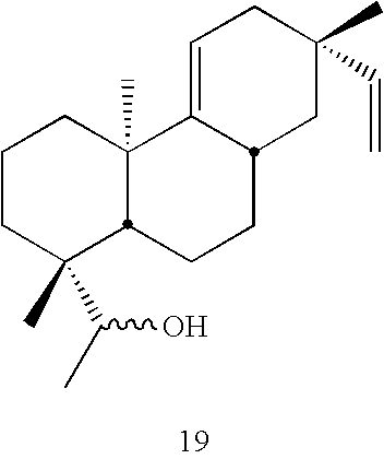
C1CC(C(C)O)(C)C2C(C)(C1)C1=CCC(C)(C=C)CC1CC2
